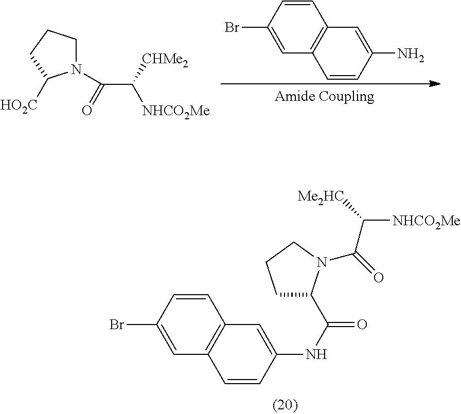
C1=CC(Br)=CC2=C1C=C(N)C=C2.N1(C(C([CHMe2])[NHCO2Me])=O)CCCC1[HO2C].C1=CC(Br)=CC2=C1C=C(NC(=O)C1CCCN1C(=O)C([Me2HC])[NHCO2Me])C=C2
